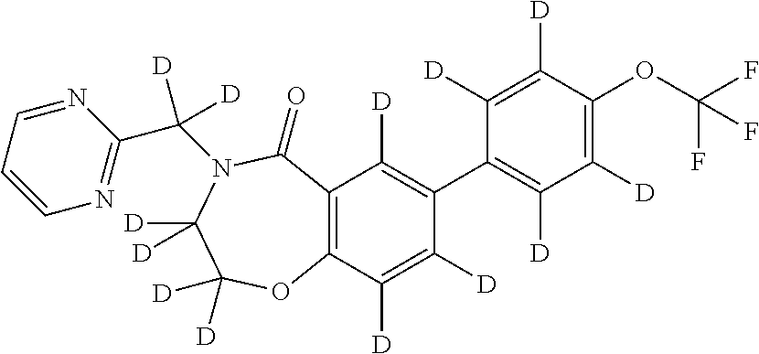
C12=C(C([D])=C([D])C(C3=C([D])C([D])=C(OC(F)(F)F)C([D])=C3[D])=C1[D])OC([D])([D])C([D])([D])N(C(C1=NC=CC=N1)([D])[D])C2=O
